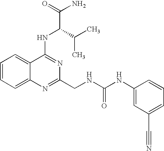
C12=CC=CC=C1N=C(CNC(NC1=CC(C#N)=CC=C1)=O)N=C2NC(C(N)=O)C(C)C
